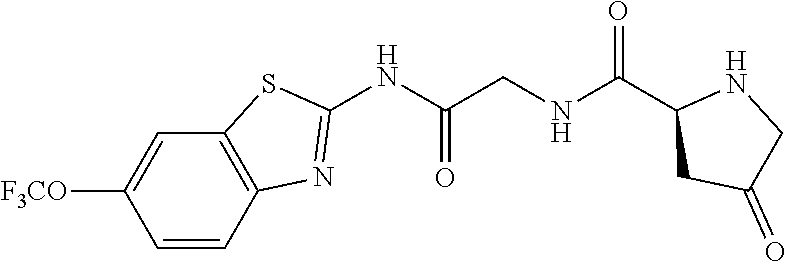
C1(NC(CNC(C2CC(=O)CN2)=O)=O)=NC2=C(S1)C=C([F3CO])C=C2
